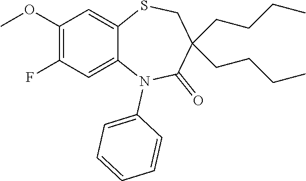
O(C1=C(F)C=C2C(=C1)SCC(CCCC)(CCCC)C(=O)N2C1=CC=CC=C1)C
